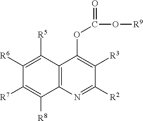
C1([R6])=C([R5])C2=C(C([R8])=C1[R7])N=C([R2])C([R3])=C2OC(=O)O[R9]
